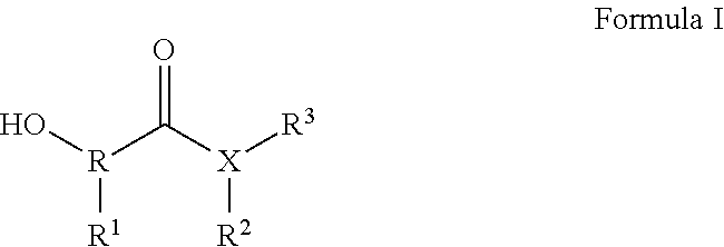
O[R](C([X]([R3])[R2])=O)[R1]
